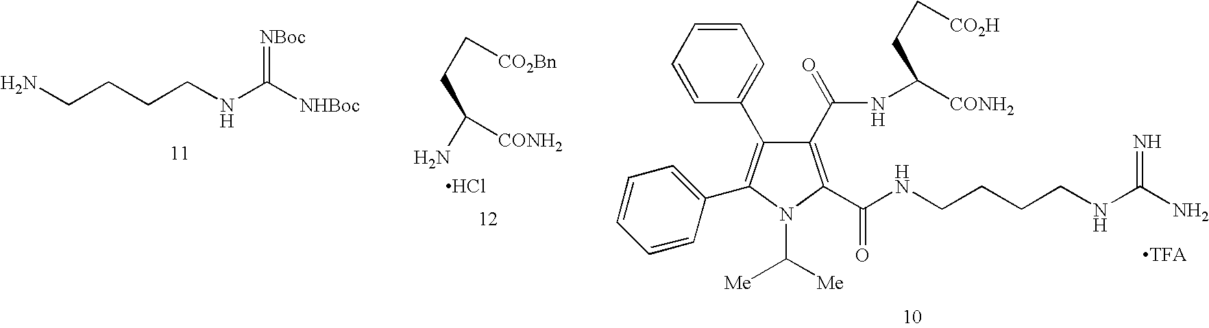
C1(C(NC([CONH2])CC[CO2H])=O)=C(C(NCCCCNC(N)=N)=O)N(C([Me])[Me])C(C2=CC=CC=C2)=C1C1=CC=CC=C1.C(CC[CO2Bn])(N)[CONH2].Cl.NCCCCNC([NHBoc])=[NBoc]
